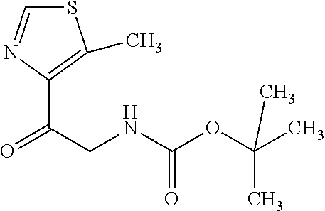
C(CNC(OC(C)(C)C)=O)(=O)C1=C(C)SC=N1
